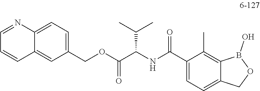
C1(C(NC(C(OCC2=CC=C3C(=C2)C=CC=N3)=O)C(C)C)=O)=CC=C2C(=C1C)B(O)OC2
